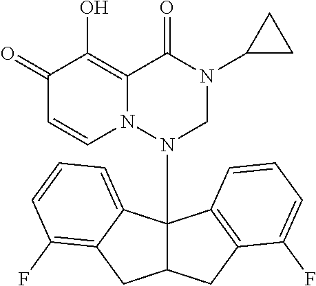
C1(=O)C=CN2C(=C1O)C(=O)N(C1CC1)CN2C12C(CC3=C1C=CC=C3F)CC1=C(F)C=CC=C21
